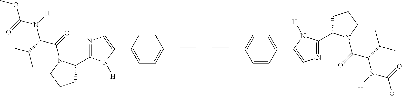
COC(N([H])C(C(C)C)C(=O)N1C(C2=NC=C(C3=CC=C(C#CC#CC4=CC=C(C5=CN=C(C6CCCN6C(=O)C(C(C)C)N([H])C(=O)[O-])N5[H])C=C4)C=C3)N2[H])CCC1)=O
